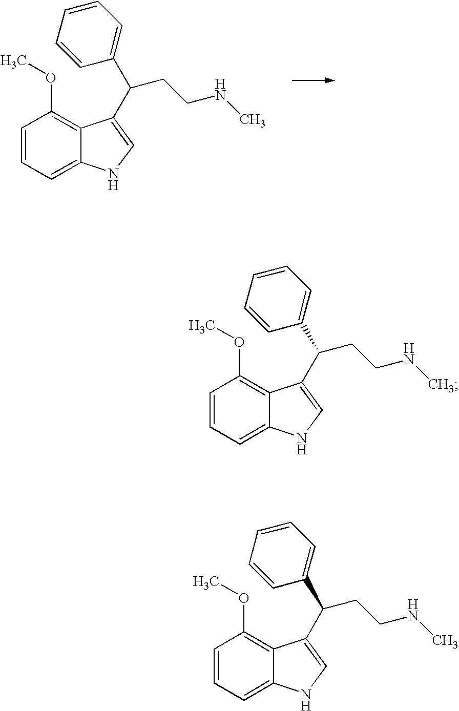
C1=CC=C2C(=C1OC)C(C(C1=CC=CC=C1)CCNC)=CN2.C1=CC=C2C(=C1OC)C(C(C1=CC=CC=C1)CCNC)=CN2.C1=CC=C2C(=C1OC)C(C(C1=CC=CC=C1)CCNC)=CN2
